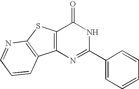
C1=NC2=C(C=C1)C1=C(S2)C(=O)NC(C2=CC=CC=C2)=N1
